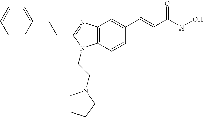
C(C1=NC2=C(C=CC(C=CC(NO)=O)=C2)N1CCN1CCCC1)CC1=CC=CC=C1
